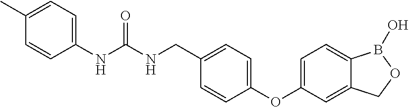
N(C(NCC1=CC=C(OC2=CC=C3C(=C2)COB3O)C=C1)=O)C1=CC=C(C)C=C1
